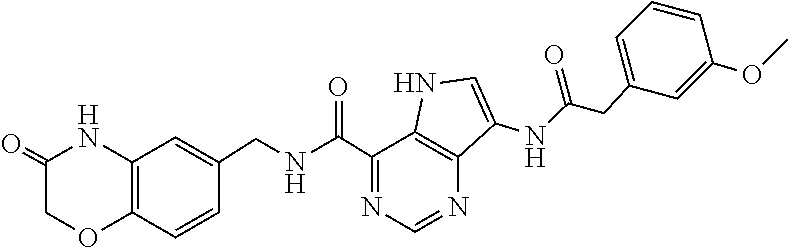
C12=C(C=CC(CNC(C3=NC=NC4=C3NC=C4NC(CC3=CC=CC(OC)=C3)=O)=O)=C1)OCC(=O)N2
